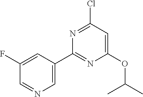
C1=C(C2=NC(OC(C)C)=CC(Cl)=N2)C=C(F)C=N1
